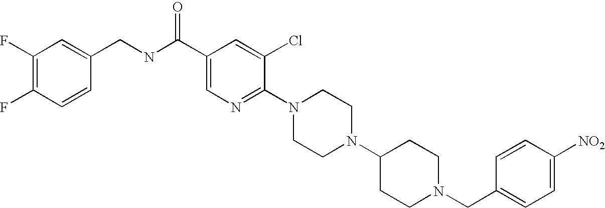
C1([NO2])=CC=C(CN2CCC(N3CCN(C4=NC=C(C(NCC5=CC(F)=C(F)C=C5)=O)C=C4Cl)CC3)CC2)C=C1
